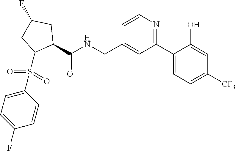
C1(C2=CC=C([CF3])C=C2O)=NC=CC(CNC(C2CC(F)CC2S(C2=CC=C(F)C=C2)(=O)=O)=O)=C1
